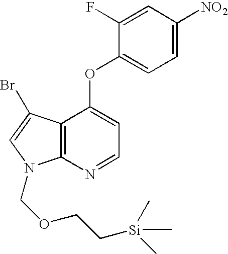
[NO2]C1=CC=C(OC2=CC=NC3=C2C(Br)=CN3COCC[Si](C)(C)C)C(F)=C1
